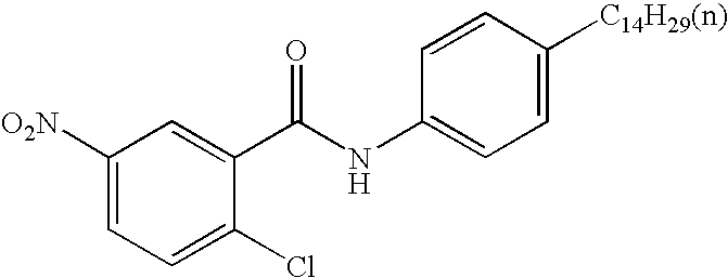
C1([O2N])=CC=C(Cl)C(C(NC2=CC=C([C14H29(n)])C=C2)=O)=C1
